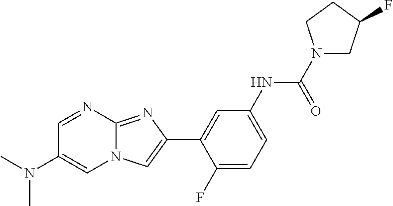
C1=NC2=NC(C3=CC(NC(N4CC(F)CC4)=O)=CC=C3F)=CN2C=C1N(C)C
